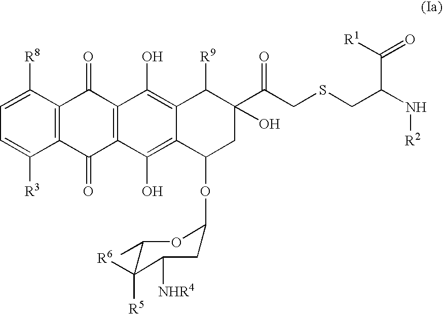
C1=C([R3])C2=C(C([R8])=C1)C(=O)C1=C(C2=O)C(O)=C2C(=C1O)C([R9])C(C(CSCC(N[R2])C([R1])=O)=O)(O)CC2OC1CC([NHR4])C([R5])([R6])C(C)O1
